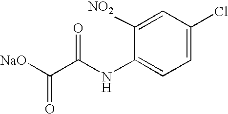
[NaO]C(C(NC1=CC=C(Cl)C=C1[NO2])=O)=O
